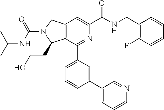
C12=C(C(C3=CC=CC(C4=CC=CN=C4)=C3)=NC(C(NCC3=C(F)C=CC=C3)=O)=C1)C(CCO)N(C(NC(C)C)=O)C2
